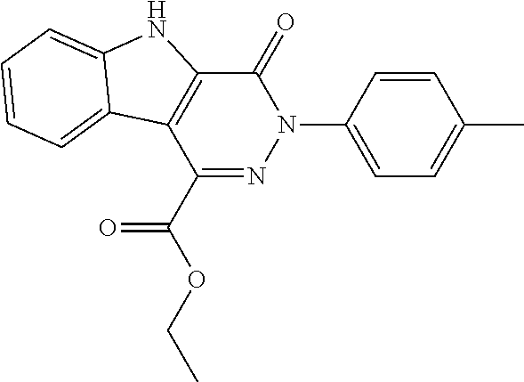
C1(=O)N(C2=CC=C(C)C=C2)N=C(C(OCC)=O)C2=C1NC1=CC=CC=C21
